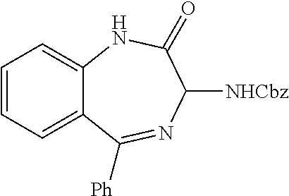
C1=CC=C2C(=C1)NC(=O)C([NHCbz])N=C2[Ph]
